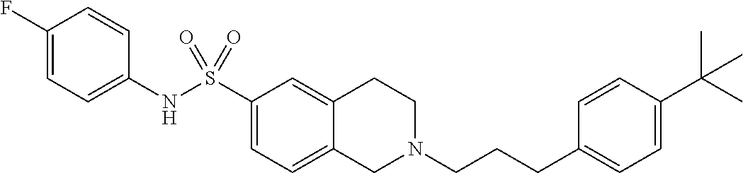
C1(F)=CC=C(NS(C2=CC=C3C(=C2)CCN(CCCC2=CC=C(C(C)(C)C)C=C2)C3)(=O)=O)C=C1
